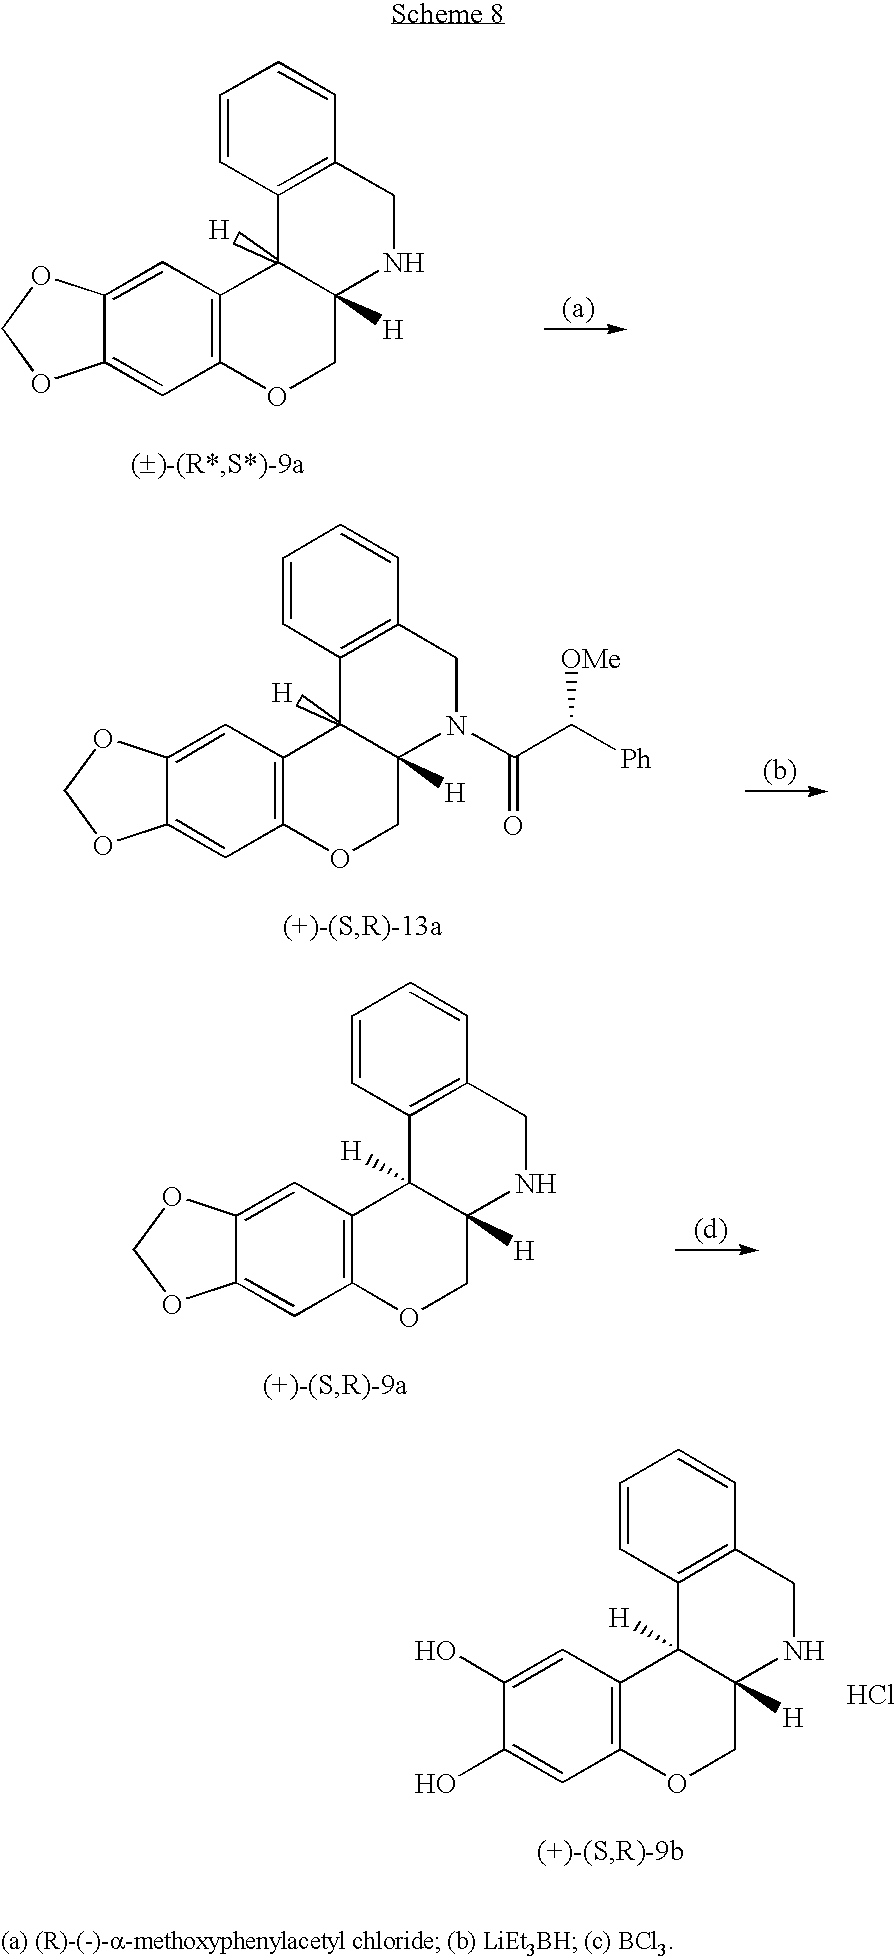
C12=C(C=C3C(=C1)OCO3)C1([H])C([H])(CO2)NCC2=C1C=CC=C2.C12=C(C=C3C(=C1)OCO3)C1([H])C([H])(CO2)NCC2=C1C=CC=C2.C12=C(C=C3C(=C1)OCO3)C1([H])C([H])(CO2)N(C(=O)C([OMe])[Ph])CC2=C1C=CC=C2.C12=C(C=C(O)C(O)=C1)C1([H])C([H])(CO2)NCC2=C1C=CC=C2.Cl
